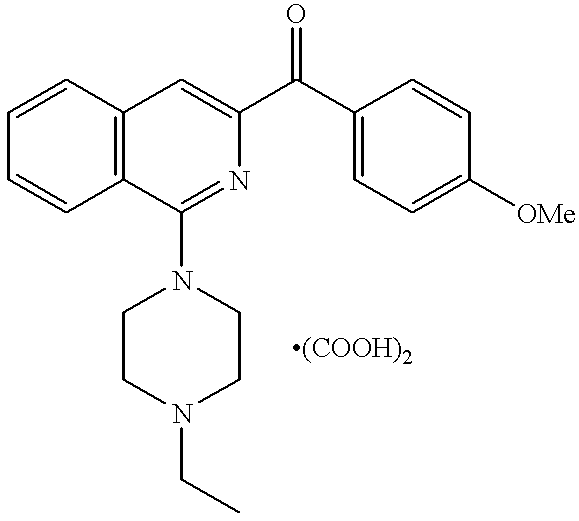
C12=C(C=CC=C1)C(N1CCN(CC)CC1)=NC(C(C1=CC=C([OMe])C=C1)=O)=C2.[(COOH)2]
